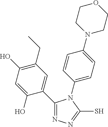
N1=C(C2=CC(CC)=C(O)C=C2O)N(C2=CC=C(N3CCOCC3)C=C2)C(S)=N1
